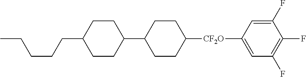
C1CC(C2CCC([CF2O]C3=CC(F)=C(F)C(F)=C3)CC2)CCC1CCCCC
